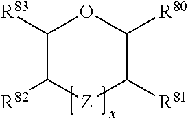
C1([R83])C([R82])[Z]C([R81])C([R80])O1
